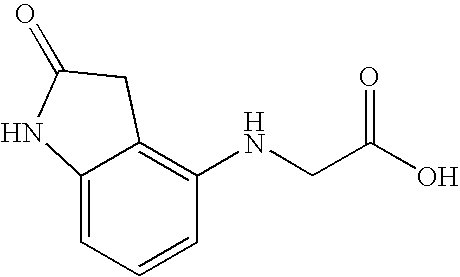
C12=CC=CC(NCC(=O)O)=C1CC(=O)N2
